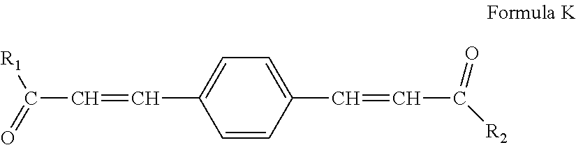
C1=CC(C=CC(=O)[R2])=CC=C1C=CC([R1])=O
